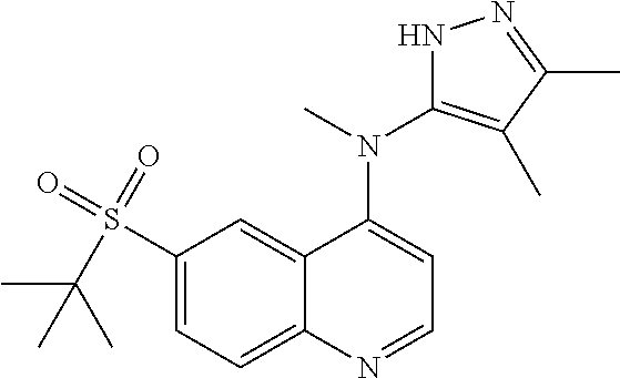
C1(S(C(C)(C)C)(=O)=O)=CC=C2C(=C1)C(N(C1=C(C)C(C)=NN1)C)=CC=N2
